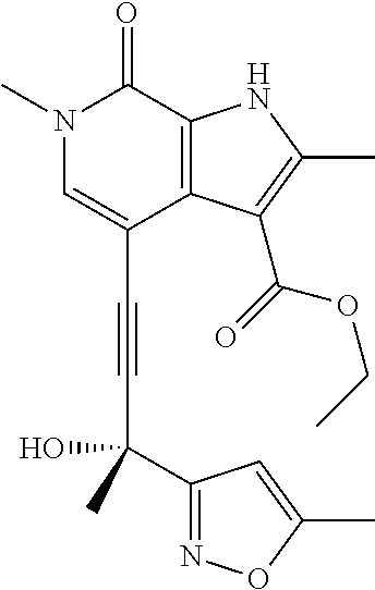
C(C1=CN(C)C(=O)C2=C1C(C(=O)OCC)=C(C)N2)#CC(C1=NOC(C)=C1)(O)C
